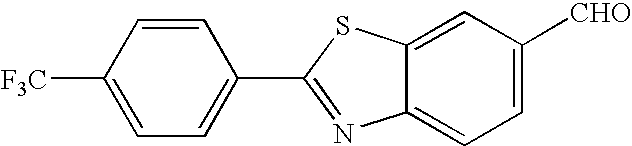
C1=CC([F3C])=CC=C1C1=NC2=CC=C([CHO])C=C2S1
